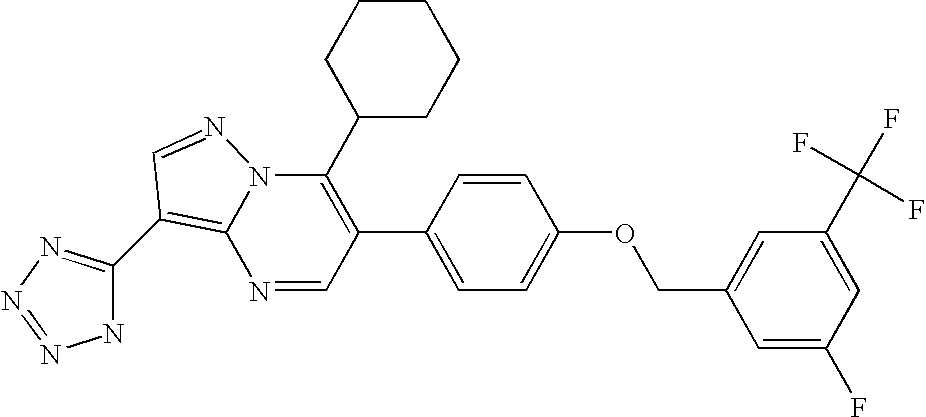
N1=CC(C2=CC=C(OCC3=CC(C(F)(F)F)=CC(F)=C3)C=C2)=C(C2CCCCC2)N2C1=C(C1=NN=NN1)C=N2
